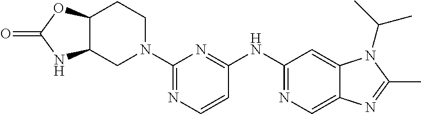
C1(N2CCC3C(C2)NC(=O)O3)=NC=CC(NC2=NC=C3C(=C2)N(C(C)C)C(C)=N3)=N1
